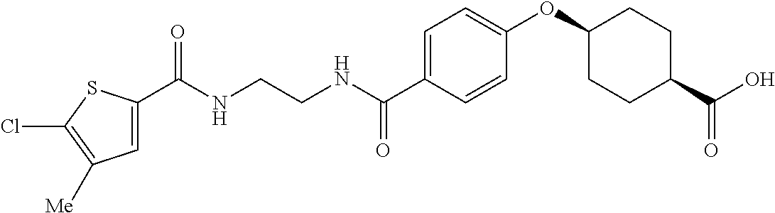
C1=C(C(NCCNC(C2=CC=C(OC3CCC(C(O)=O)CC3)C=C2)=O)=O)SC(Cl)=C1[Me]
